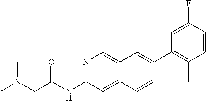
FC1=CC(C2=CC3=CN=C(NC(=O)CN(C)C)C=C3C=C2)=C(C)C=C1
